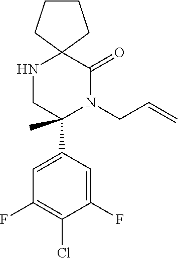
C1CCC2(C1)NCC(C1=CC(F)=C(Cl)C(F)=C1)(C)N(CC=C)C2=O
